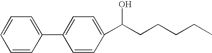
C1=CC(C2=CC=C(C(CCCCC)O)C=C2)=CC=C1
